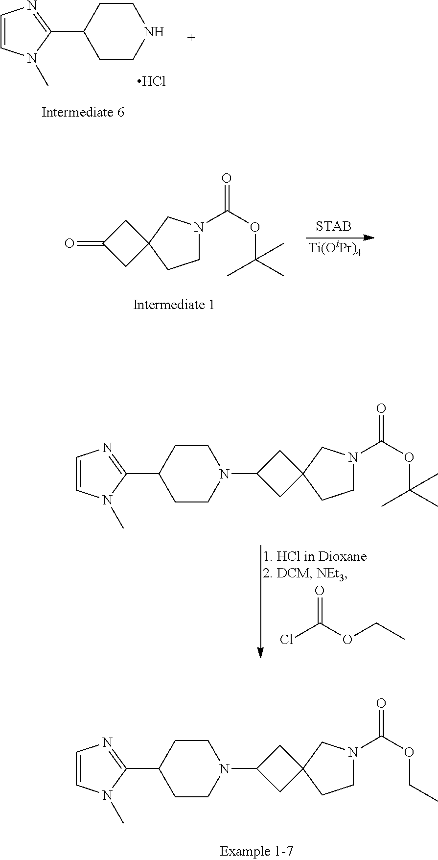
C1=CN(C)C(C2CCNCC2)=N1.Cl.[Ti(OiPr)4].C1N(C(OC(C)(C)C)=O)CC2(C1)CC(=O)C2.C1N(C(OC(C)(C)C)=O)CC2(C1)CC(N1CCC(C3=NC=CN3C)CC1)C2.ClC(OCC)=O.C1N(C(OCC)=O)CC2(C1)CC(N1CCC(C3=NC=CN3C)CC1)C2
